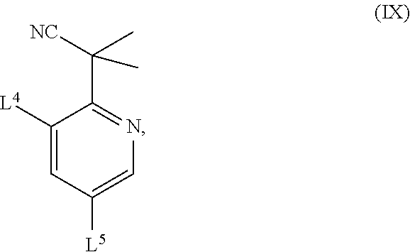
C1([L4])=CC([L5])=CN=C1C([NC])(C)C
